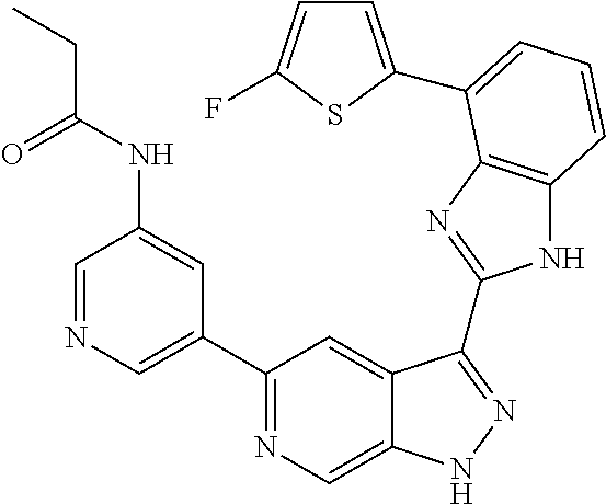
C1=NC=C(C2=NC=C3C(=C2)C(C2=NC4=C(N2)C=CC=C4C2=CC=C(F)S2)=NN3)C=C1NC(CC)=O
